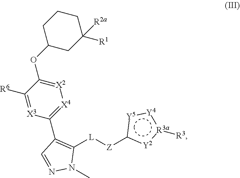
C1([L][Z]c2[Y2]:[R3a]([R3]):[Y4]:[Y5]2)=C(C2=[X4][X2]=C(OC3CCCC([R1])([R2a])C3)C([R6])=[X3]2)C=NN1C
